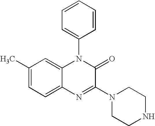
C1(C)=CC=C2C(=C1)N(C1=CC=CC=C1)C(=O)C(N1CCNCC1)=N2
